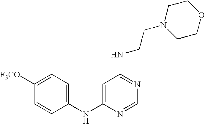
C1(NC2=CC(NCCN3CCOCC3)=NC=N2)=CC=C([F3CO])C=C1
